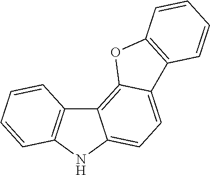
C12=C3C(=CC=C1NC1=C2C=CC=C1)C1=C(O3)C=CC=C1
